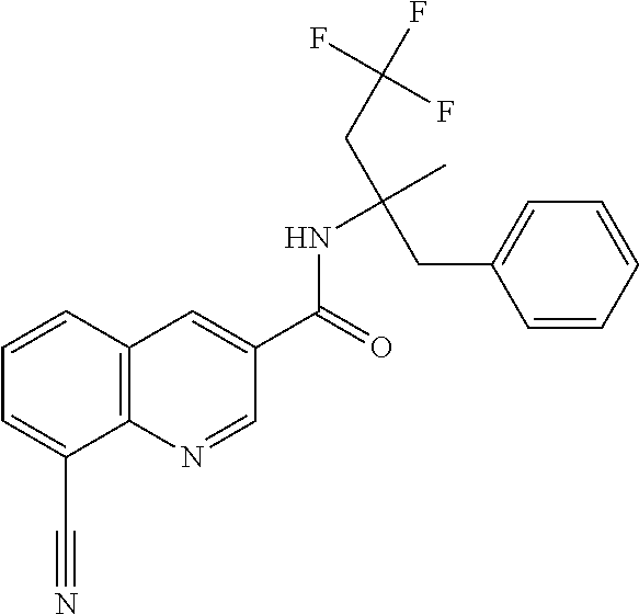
C1=CC2=C(C(C#N)=C1)N=CC(C(=O)NC(C)(CC(F)(F)F)CC1=CC=CC=C1)=C2
